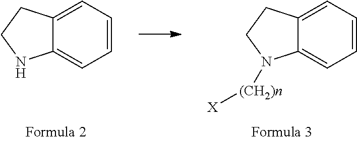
C1=CC=C2C(=C1)N([(CH2)n][X])CC2.C1=CC=C2C(=C1)NCC2
